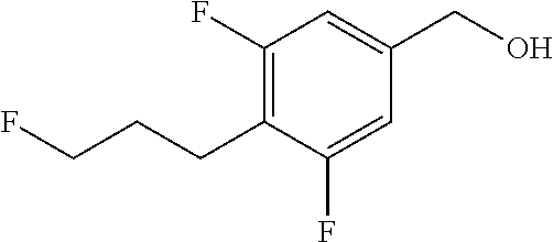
C1(F)=CC(CO)=CC(F)=C1CCCF
